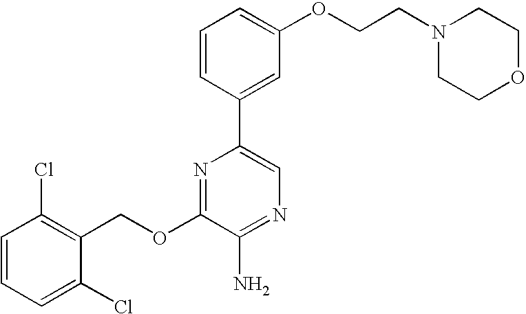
C1(OCC2=C(Cl)C=CC=C2Cl)=NC(C2=CC(OCCN3CCOCC3)=CC=C2)=CN=C1N
